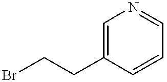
BrCCC1=CN=CC=C1
